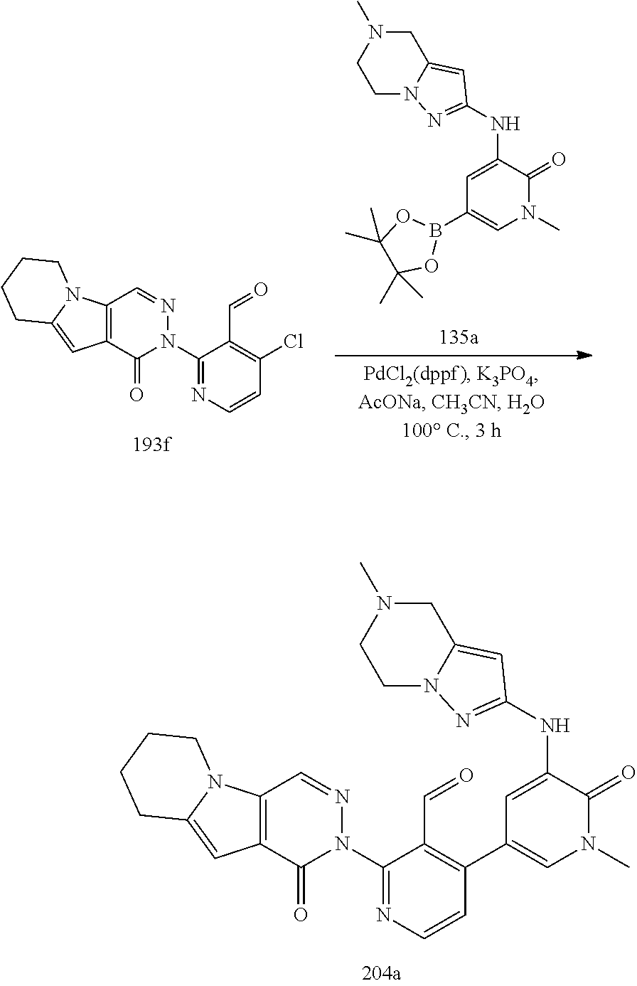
C1(Cl)=C(C=O)C(N2N=CC3=C(C2=O)C=C2N3CCCC2)=NC=C1.N(C1=CC(B2OC(C)(C)C(C)(C)O2)=CN(C)C1=O)C1=NN2CCN(C)CC2=C1.N(C1=CC(C2=C(C=O)C(N3N=CC4=C(C3=O)C=C3N4CCCC3)=NC=C2)=CN(C)C1=O)C1=NN2CCN(C)CC2=C1
